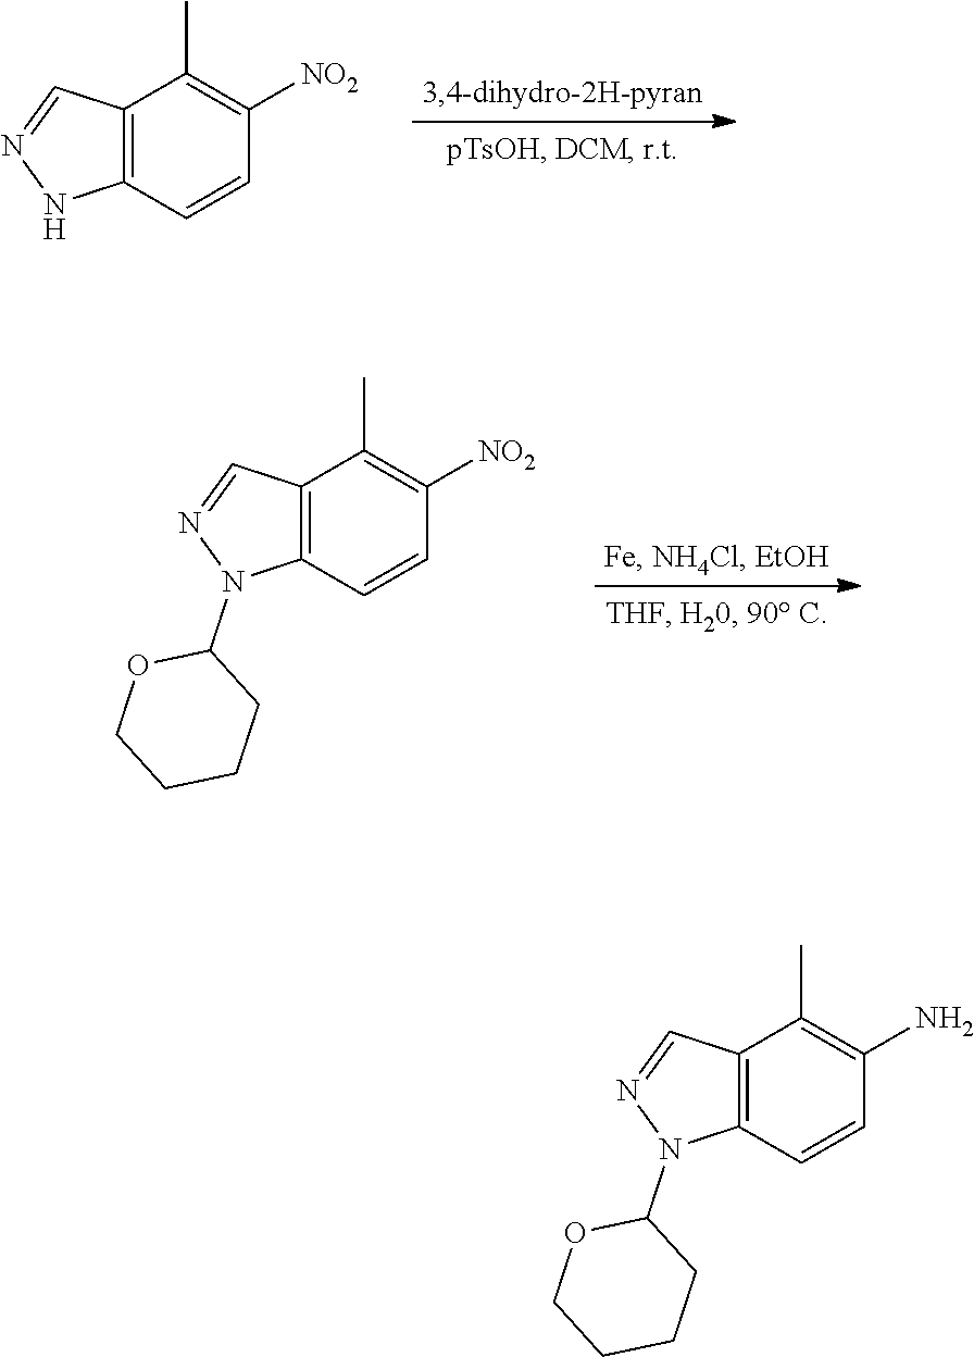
C12=C(C=CC([NO2])=C1C)NN=C2.C12=C(C=CC([NO2])=C1C)N(C1OCCCC1)N=C2.C12=C(C=CC(N)=C1C)N(C1OCCCC1)N=C2
